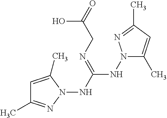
N1(NC(=NCC(O)=O)NN2C(C)=CC(C)=N2)C(C)=CC(C)=N1
